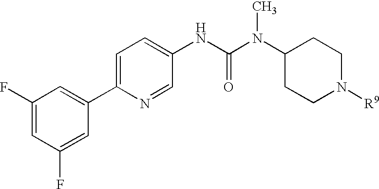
C1(F)=CC(F)=CC(C2=CC=C(NC(=O)N(C)C3CCN([R9])CC3)C=N2)=C1
